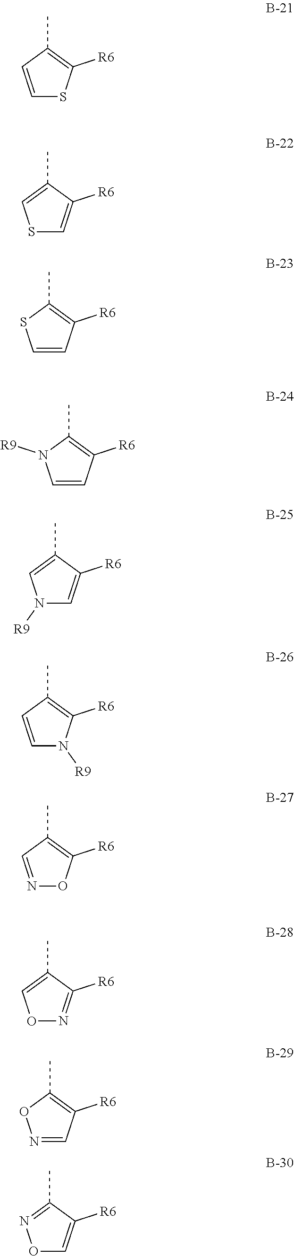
C1=CC(C)=C([R6])S1.S1C=C([R6])C(C)=C1.C1=CC([R6])=C(C)S1.C1=CC([R6])=C(C)N1[R9].N1([R9])C=C([R6])C(C)=C1.C1=CC(C)=C([R6])N1[R9].N1=CC(C)=C([R6])O1.O1N=C([R6])C(C)=C1.N1=CC([R6])=C(C)O1.O1C=C([R6])C(C)=N1
